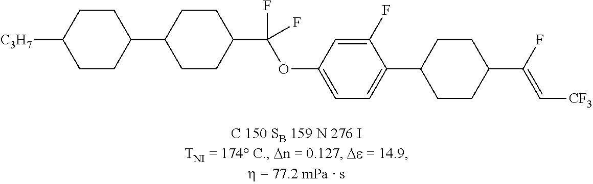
C1CC(C2CCC(C(OC3=CC=C(C4CCC(C(F)=C[CF3])CC4)C(F)=C3)(F)F)CC2)CCC1[C3H7]
